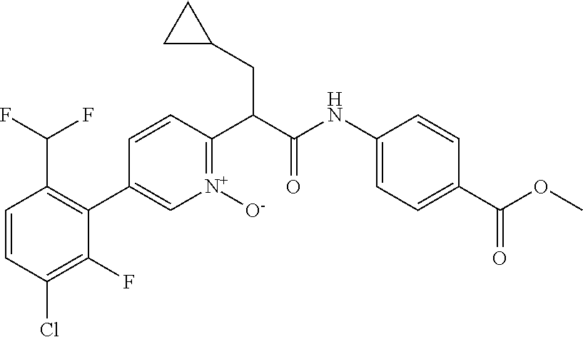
C1=CC(Cl)=C(F)C(C2=C[N+]([O-])=C(C(CC3CC3)C(=O)NC3=CC=C(C(=O)OC)C=C3)C=C2)=C1C(F)F
